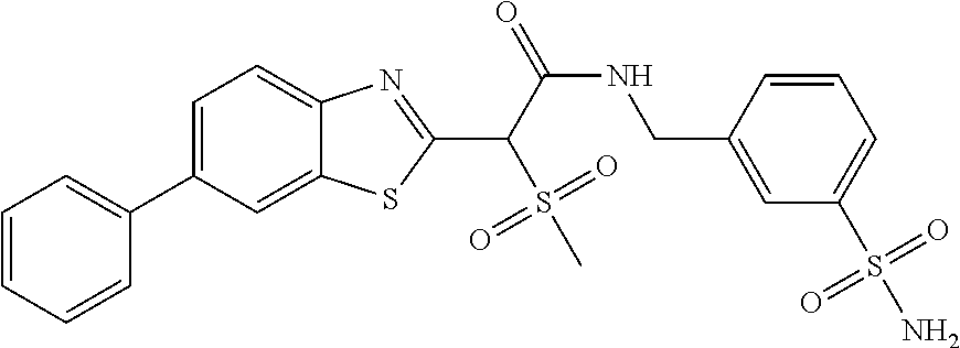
C1=C(C2=CC=CC=C2)C=C2C(=C1)N=C(C(C(NCC1=CC(S(N)(=O)=O)=CC=C1)=O)S(C)(=O)=O)S2
